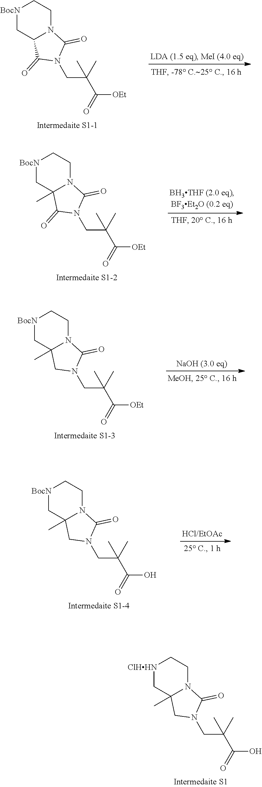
[BocN]1CC2N(CC1)C(=O)N(CC(C(=O)[OEt])(C)C)C2=O.[BocN]1CC2(C)N(CC1)C(=O)N(CC(C(=O)[OEt])(C)C)C2=O.[BocN]1CC2(C)N(CC1)C(=O)N(CC(C(=O)[OEt])(C)C)C2.[BocN]1CC2(C)N(CC1)C(=O)N(CC(C(=O)O)(C)C)C2.[ClHHN]1CC2(C)N(CC1)C(=O)N(CC(C(=O)O)(C)C)C2
